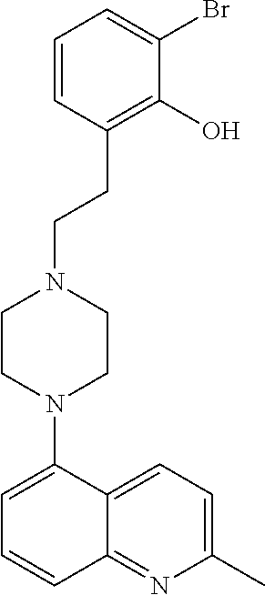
C1(N2CCN(CCC3=C(O)C(Br)=CC=C3)CC2)=CC=CC2=NC(C)=CC=C12
